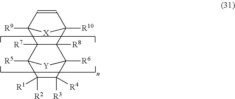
C12([R7])C([R8])(C3([R10])C=CC1([R9])[X]3)C1([R6])C([R3])([R4])C([R2])([R1])C2([R5])[Y]1
